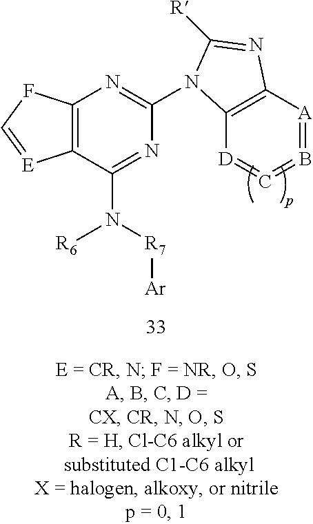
C12=C(N=C(N3C4=C([A]=B=C=[D]4)N=C3[R])N=C1N([R7][Ar])[R6])FC=[E]2
